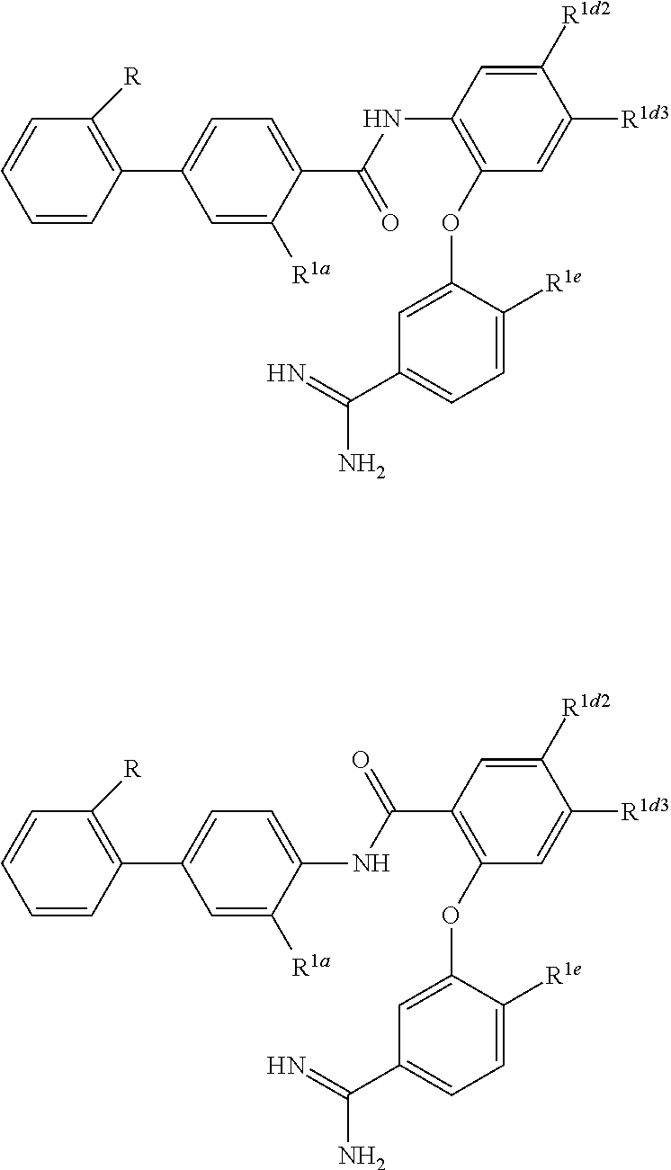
C1=C(C2=C([R])C=CC=C2)C=C([R1a])C(C(NC2=C(OC3=CC(C(N)=N)=CC=C3[R1e])C=C([R1d3])C([R1d2])=C2)=O)=C1.C1=C(C2=C([R])C=CC=C2)C=C([R1a])C(NC(C2=C(OC3=CC(C(N)=N)=CC=C3[R1e])C=C([R1d3])C([R1d2])=C2)=O)=C1
